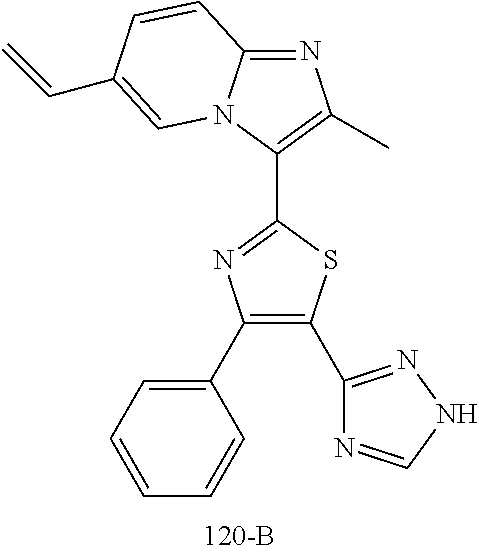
C1(C2=NNC=N2)=C(C2=CC=CC=C2)N=C(C2=C(C)N=C3N2C=C(C=C)C=C3)S1
